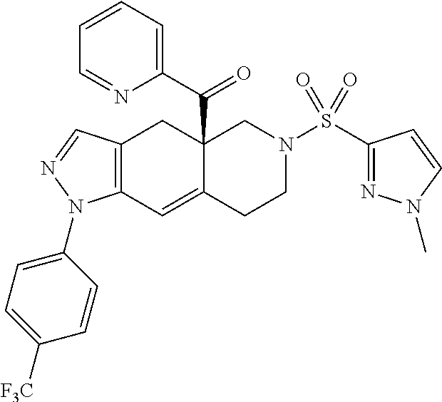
C12=C(C=C3C(C(C4=CC=CC=N4)=O)(C1)CN(S(C1=NN(C)C=C1)(=O)=O)CC3)N(C1=CC=C([F3C])C=C1)N=C2
